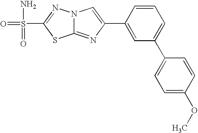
C12=NC(C3=CC(C4=CC=C(OC)C=C4)=CC=C3)=CN1N=C(S(=O)(N)=O)S2
